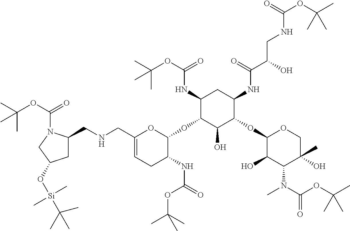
C1(OC2OC(CNCC3CC(O[Si](C(C)(C)C)(C)C)CN3C(OC(C)(C)C)=O)=CCC2NC(=O)OC(C)(C)C)C(NC(OC(C)(C)C)=O)CC(NC(C(O)CNC(OC(C)(C)C)=O)=O)C(OC2OCC(O)(C)C(N(C(OC(C)(C)C)=O)C)C2O)C1O
